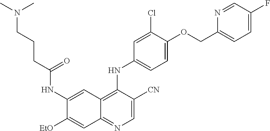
C1=C([CN])C(NC2=CC=C(OCC3=CC=C(F)C=N3)C(Cl)=C2)=C2C(=N1)C=C([EtO])C(NC(CCCN(C)C)=O)=C2
